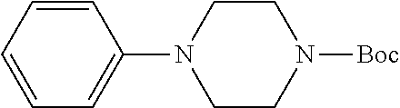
C1(N2CCN([Boc])CC2)=CC=CC=C1
